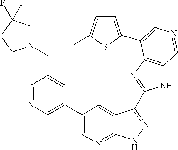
C1(C2=CN=CC(CN3CC(F)(F)CC3)=C2)=CN=C2C(=C1)C(C1=NC3=C(N1)C=NC=C3C1=CC=C(C)S1)=NN2
